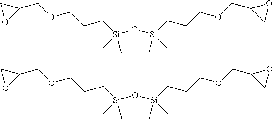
[Si](CCCOCC1CO1)(O[Si](CCCOCC1CO1)(C)C)(C)C.[Si](CCCOCC1CO1)(O[Si](CCCOCC1CO1)(C)C)(C)C
